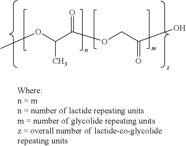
COC(C(OCC(O)=O)=O)C
